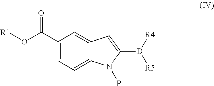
C1(C(O[R1])=O)=CC=C2C(=C1)C=C(B([R4])[R5])N2P
